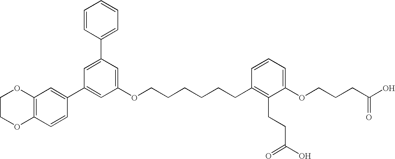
C1(C2=CC(C3=CC4=C(C=C3)OCCO4)=CC(OCCCCCCC3=C(CCC(O)=O)C(OCCCC(O)=O)=CC=C3)=C2)=CC=CC=C1
